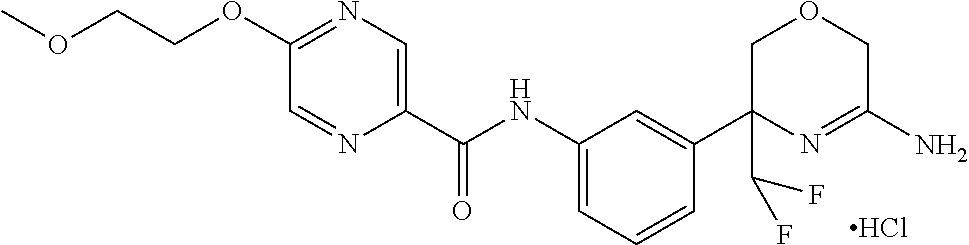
Cl.N(C1=CC=CC(C2(C(F)F)COCC(N)=N2)=C1)C(C1=CN=C(OCCOC)C=N1)=O
